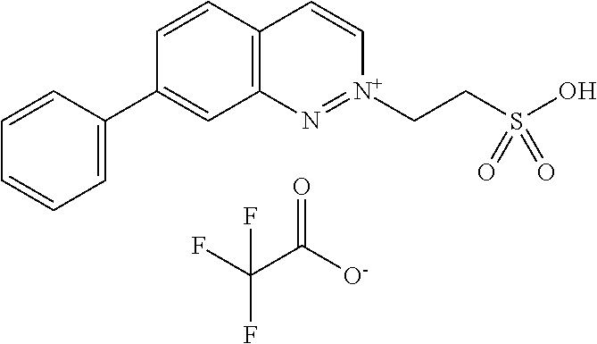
C12=C(C=CC(C3=CC=CC=C3)=C1)C=C[N+](CCS(O)(=O)=O)=N2.O=C(C(F)(F)F)[O-]
